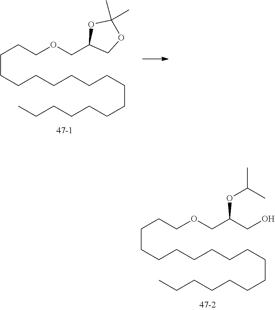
C(OCC(OC(C)C)CO)CCCCCCCCCCCCCCCCC.C(OCC1COC(C)(C)O1)CCCCCCCCCCCCCCCCC
